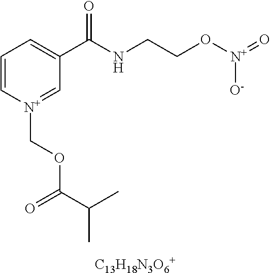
C1=C[N+](COC(C(C)C)=O)=CC(C(NCCO[N+](=O)[O-])=O)=C1.[C13H18N3O6+]
